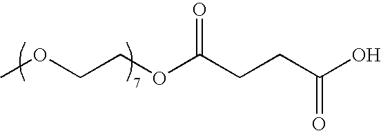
C(COC(CCC(O)=O)=O)OC
